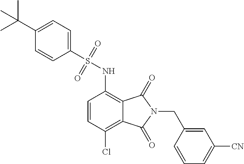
C1=CC(Cl)=C2C(=C1NS(=O)(=O)C1=CC=C(C(C)(C)C)C=C1)C(=O)N(CC1=CC([CN])=CC=C1)C2=O
